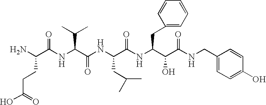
NC(C(NC(C(NC(C(NC(C(C(NCC1=CC=C(O)C=C1)=O)O)CC1=CC=CC=C1)=O)CC(C)C)=O)C(C)C)=O)CCC(O)=O
